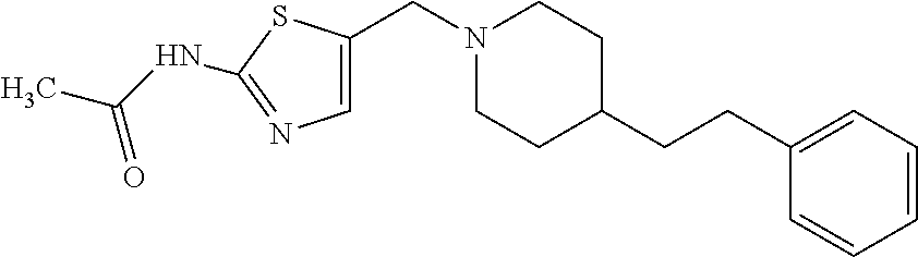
C1CN(CC2=CN=C(NC(C)=O)S2)CCC1CCC1=CC=CC=C1
